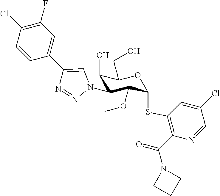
C1=CC(C2=CN(C3C(O)C(CO)OC(SC4=C(C(N5CCC5)=O)N=CC(Cl)=C4)C3OC)N=N2)=CC(F)=C1Cl
